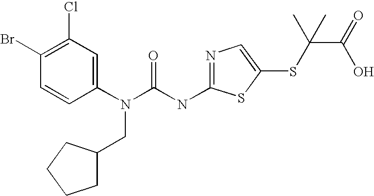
C1(Br)=C(Cl)C=C(N(C(NC2=NC=C(SC(C(O)=O)(C)C)S2)=O)CC2CCCC2)C=C1
